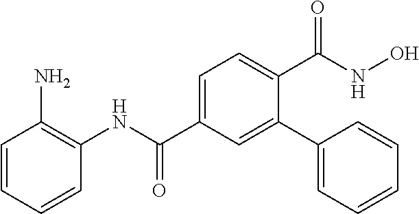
C1=CC=CC(NC(C2=CC=C(C(NO)=O)C(C3=CC=CC=C3)=C2)=O)=C1N
